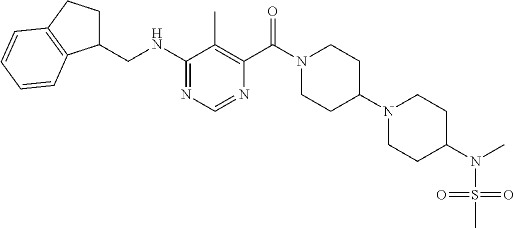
C1(NCC2CCC3=C2C=CC=C3)=NC=NC(C(N2CCC(N3CCC(N(C)S(=O)(=O)C)CC3)CC2)=O)=C1C
